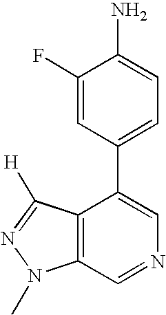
C1(F)=CC(C2=CN=CC3=C2C([H])=NN3C)=CC=C1N
